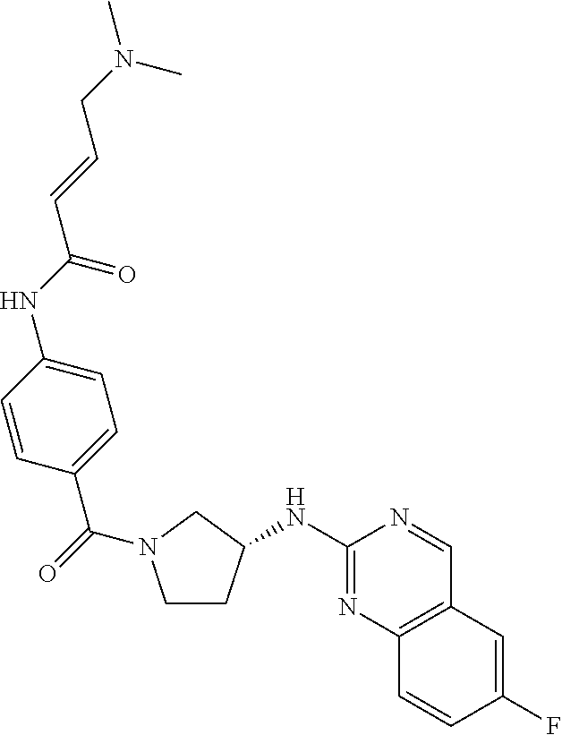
C1CC(NC2=NC3=C(C=N2)C=C(F)C=C3)CN1C(C1=CC=C(NC(C=CCN(C)C)=O)C=C1)=O
